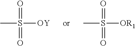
CS([OY])(=O)=O.CS([OR1])(=O)=O
